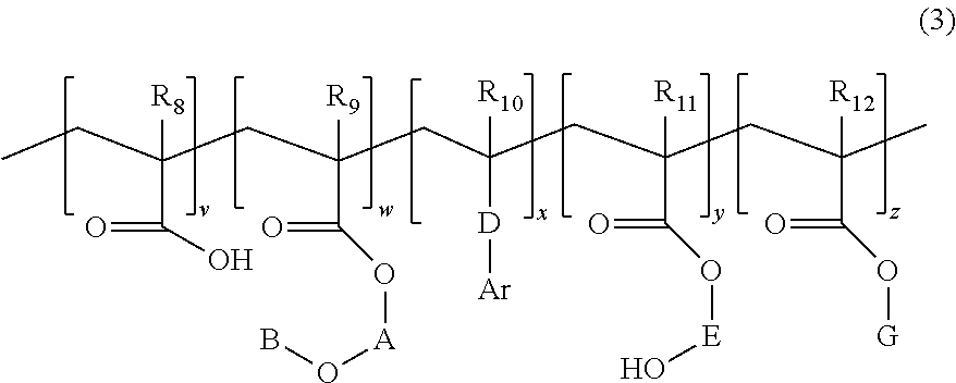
CCC(CC([R9])(C(=O)O[A]OB)CC(CC([R11])(C(=O)O[E]O)CC(C)([R12])C(=O)O[G])([R10])[D][Ar])([R8])C(O)=O
